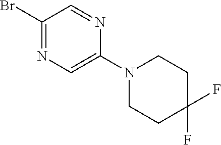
C1(Br)=NC=C(N2CCC(F)(F)CC2)N=C1
